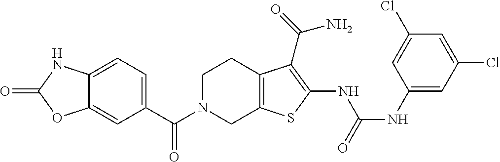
C1=C2C(=CC(C(N3CC4=C(CC3)C(C(=O)N)=C(NC(NC3=CC(Cl)=CC(Cl)=C3)=O)S4)=O)=C1)OC(=O)N2
